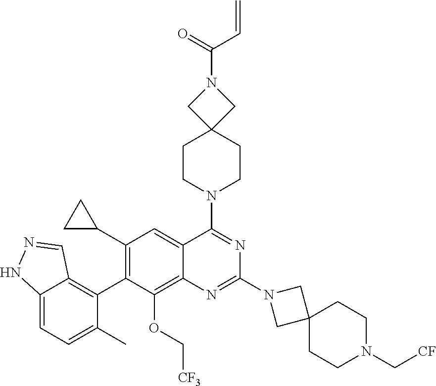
C12=CC=C(C)C(C3=C(C4CC4)C=C4C(=C3OC[CF3])N=C(N3CC5(C3)CCN(C[CF])CC5)N=C4N3CCC4(CC3)CN(C(=O)C=C)C4)=C1C=NN2
